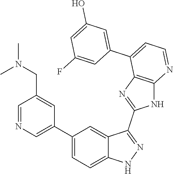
C1=NC=C(C2=CC=C3C(=C2)C(C2=NC4=C(N2)N=CC=C4C2=CC(O)=CC(F)=C2)=NN3)C=C1CN(C)C
